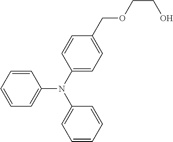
C1=CC=CC=C1N(C1=CC=C(COCCO)C=C1)C1=CC=CC=C1
